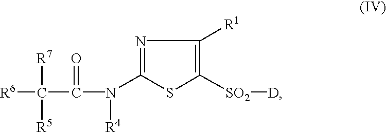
C1([SO2][D])=C([R1])N=C(N(C(=O)C([R7])([R5])[R6])[R4])S1
